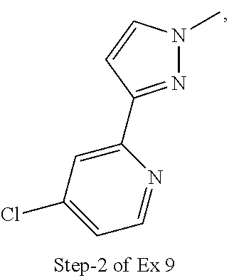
C1(C2=NN(C)C=C2)=CC(Cl)=CC=N1
